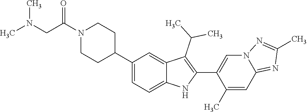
N1(C(CN(C)C)=O)CCC(C2=CC=C3C(=C2)C(C(C)C)=C(C2=CN4C(=NC(C)=N4)C=C2C)N3)CC1
